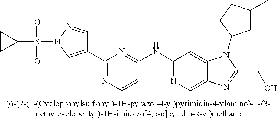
C(C1=NC2=CN=C(NC3=NC(C4=CN(S(C5CC5)(=O)=O)N=C4)=NC=C3)C=C2N1C1CC(C)CC1)O
